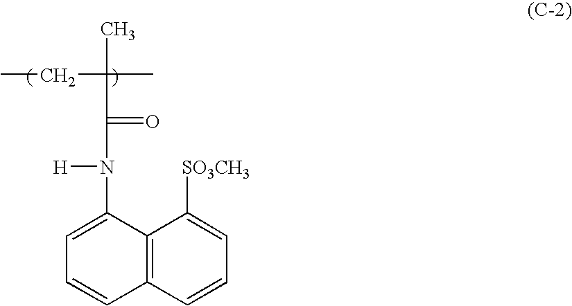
CCC(C(=O)N([H])C1=CC=CC2=C1C([SO3CH3])=CC=C2)(C)C
